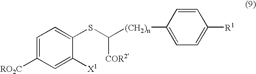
C1=C([RO2C])C=C([X1])C(SC([COR2])[(CH2)n]C2=CC=C([R1])C=C2)=C1
